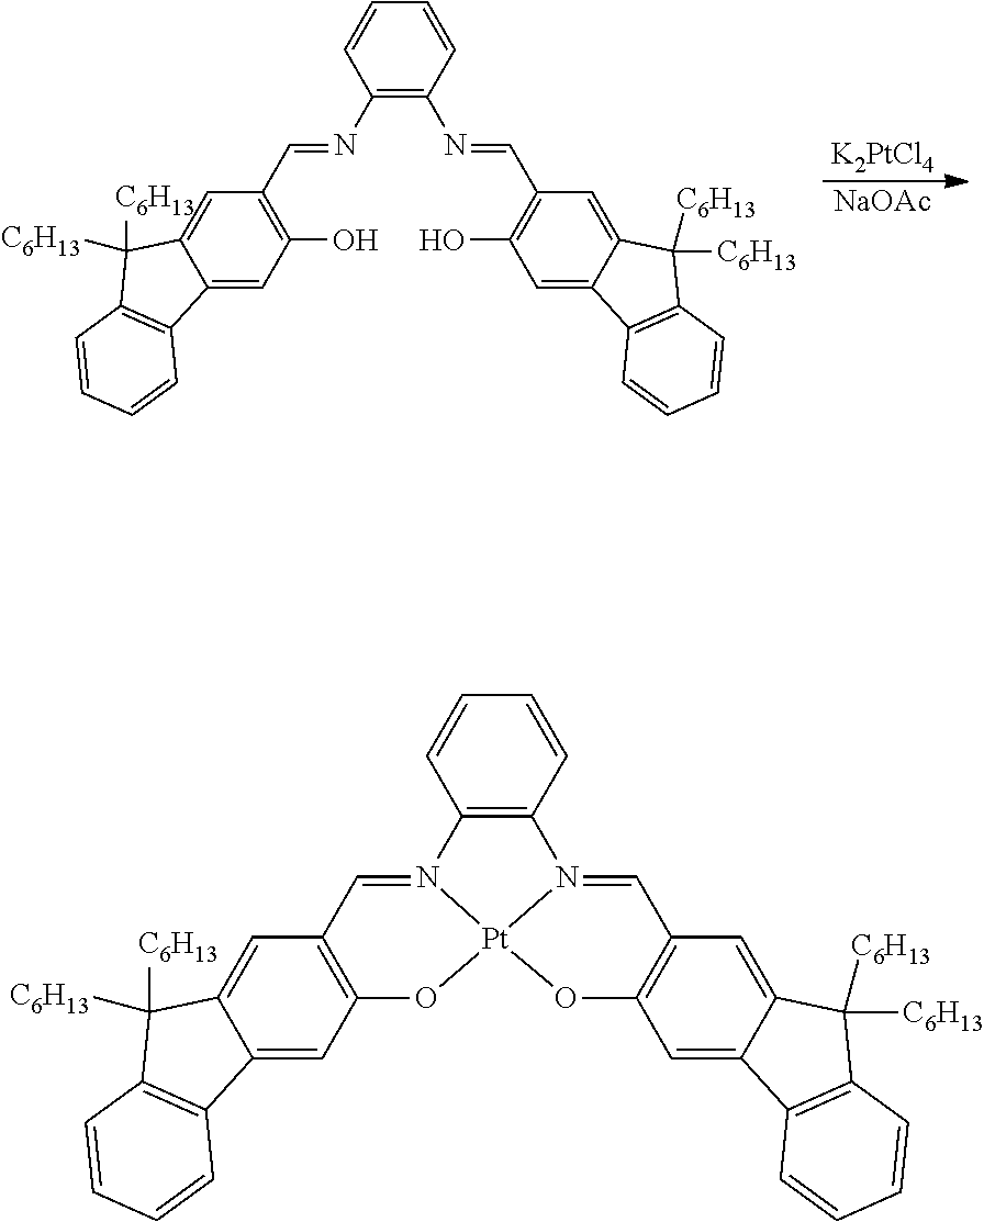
[K2PtCl4].[NaOAc].C1(N=CC2=C(O)C=C3C(=C2)C([C6H13])([C6H13])C2=C3C=CC=C2)=C(N=CC2=C(O)C=C3C(=C2)C([C6H13])([C6H13])C2=C3C=CC=C2)C=CC=C1.C12=C(C=CC=C1)N1=CC3=C(C=C4C(=C3)C([C6H13])([C6H13])C3=C4C=CC=C3)O[Pt]13N2=CC1=C(C=C2C(=C1)C([C6H13])([C6H13])C1=C2C=CC=C1)O3
